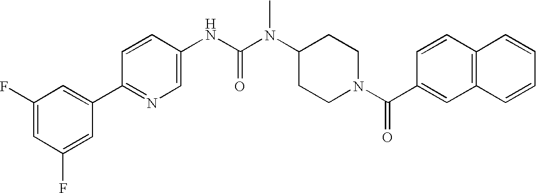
C1(F)=CC(F)=CC(C2=NC=C(NC(N(C3CCN(C(=O)C4=CC5=C(C=C4)C=CC=C5)CC3)C)=O)C=C2)=C1
